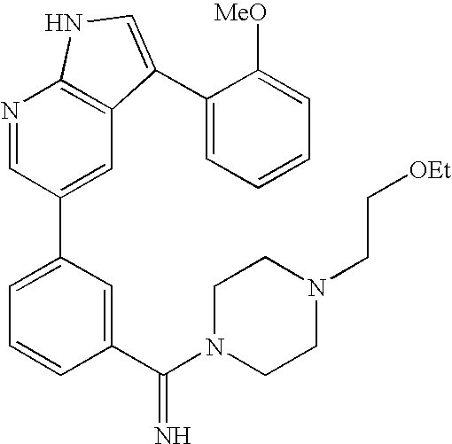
C1(C(N2CCN(CC[OEt])CC2)=N)=CC(C2=CC3=C(N=C2)NC=C3C2=CC=CC=C2[MeO])=CC=C1
